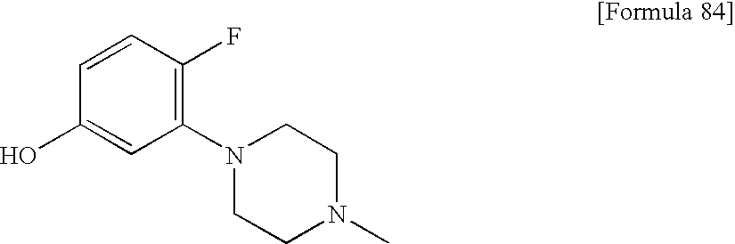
C1(N2CCN(C)CC2)=C(F)C=CC(O)=C1
